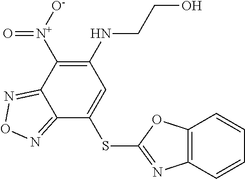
C1=CC2=C(C=C1)N=C(SC1=CC(NCCO)=C([N+]([O-])=O)C3=NON=C13)O2
